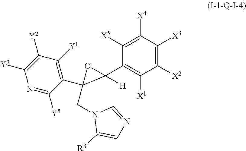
C1([X5])=C([X4])C([X3])=C([X2])C([X1])=C1C1([H])OC1(CN1C([R3])=CN=C1)C1=C([Y1])C([Y2])=C([Y3])N=C1[Y5]
